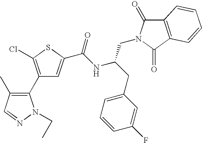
C1(C2=C(C)C=NN2CC)=C(Cl)SC(C(NC(CC2=CC=CC(F)=C2)CN2C(=O)C3=C(C2=O)C=CC=C3)=O)=C1
